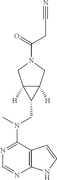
N1=C(N(CC2C3([H])C2([H])CN(C(CC#N)=O)C3)C)C2=C(N=C1)NC=C2
